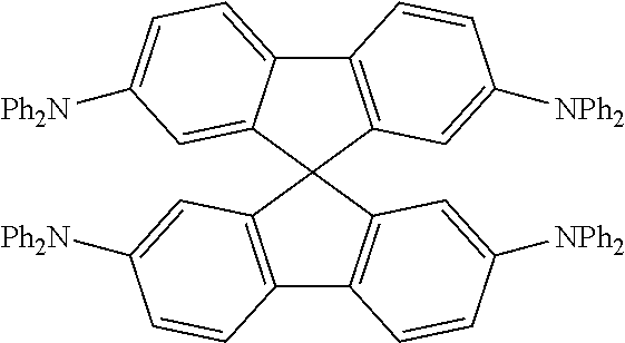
C12=C(C3(C4=CC([Ph2N])=CC=C14)C1=C(C4=C3C=C([NPh2])C=C4)C=CC([Ph2N])=C1)C=C([NPh2])C=C2
